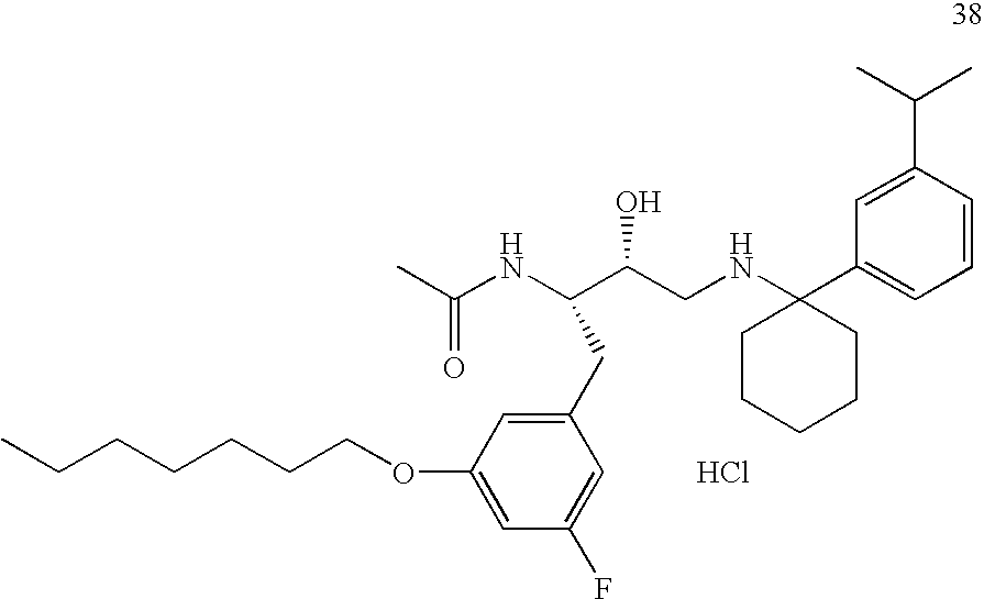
CC(NC(C(CNC1(C2=CC=CC(C(C)C)=C2)CCCCC1)O)CC1=CC(OCCCCCCC)=CC(F)=C1)=O.Cl
